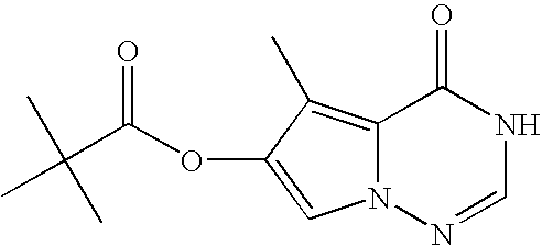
O=C1C2=C(C)C(OC(C(C)(C)C)=O)=CN2N=CN1
